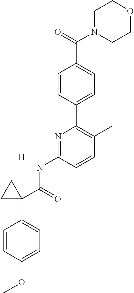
C1=CC(C2=C(C)C=CC(NC(=O)C3(C4=CC=C(OC)C=C4)CC3)=N2)=CC=C1C(=O)N1CCOCC1.[H]
